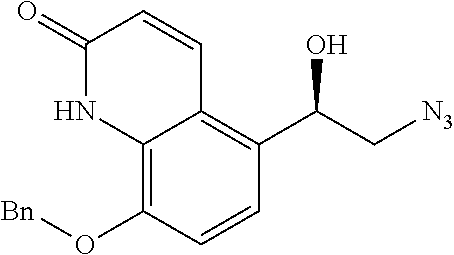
[N3]CC(C1=C2C(=C(O[Bn])C=C1)NC(=O)C=C2)O
